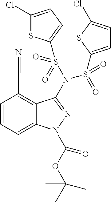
C1=C2C(=C(C#N)C=C1)C(N(S(=O)(C1=CC=C(Cl)S1)=O)S(=O)(=O)C1=CC=C(Cl)S1)=NN2C(OC(C)(C)C)=O
